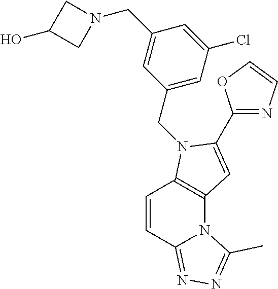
C1=CC2=NN=C(C)N2C2=C1N(CC1=CC(Cl)=CC(CN3CC(O)C3)=C1)C(C1=NC=CO1)=C2
